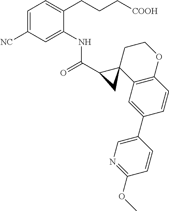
C1=C([NC])C=C(NC(C2CC23C2=C(OCC3)C=CC(C3=CN=C(OC)C=C3)=C2)=O)C(CCC[COOH])=C1
